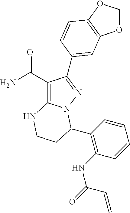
C1(C(=O)N)=C2N(N=C1C1=CC3=C(OCO3)C=C1)C(C1=C(NC(=O)C=C)C=CC=C1)CCN2
